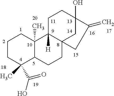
C1CC(C(=O)O)(C)C2C(C)(C1)C1([H])C3(CC2)CC(O)(CC1)C(=C)C3
